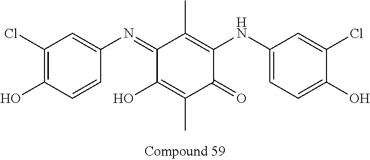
C1(Cl)=C(O)C=CC(N=C2C(O)=C(C)C(=O)C(NC3=CC=C(O)C(Cl)=C3)=C2C)=C1
